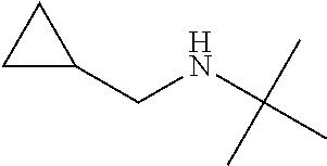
N(C(C)(C)C)CC1CC1
